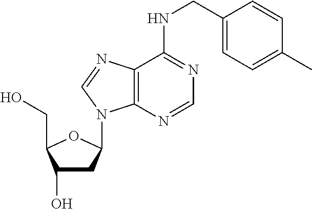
C1(O)CC(N2C3=C(C(NCC4=CC=C(C)C=C4)=NC=N3)N=C2)OC1CO
